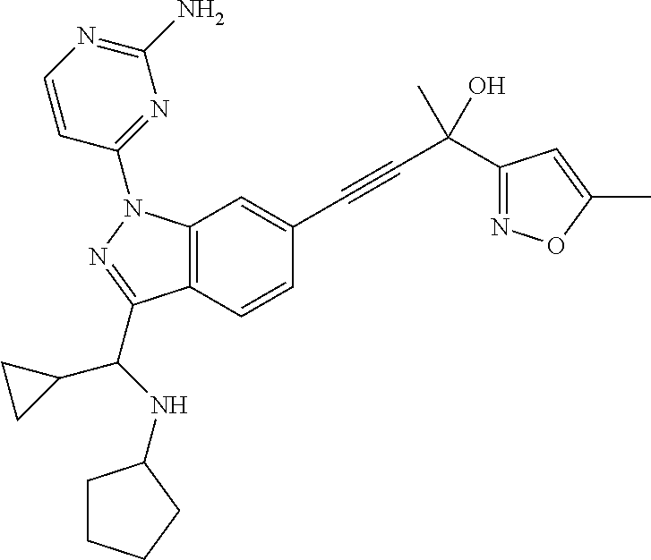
C12=C(C=CC(C#CC(O)(C)C3=NOC(C)=C3)=C1)C(C(C1CC1)NC1CCCC1)=NN2C1=NC(N)=NC=C1
